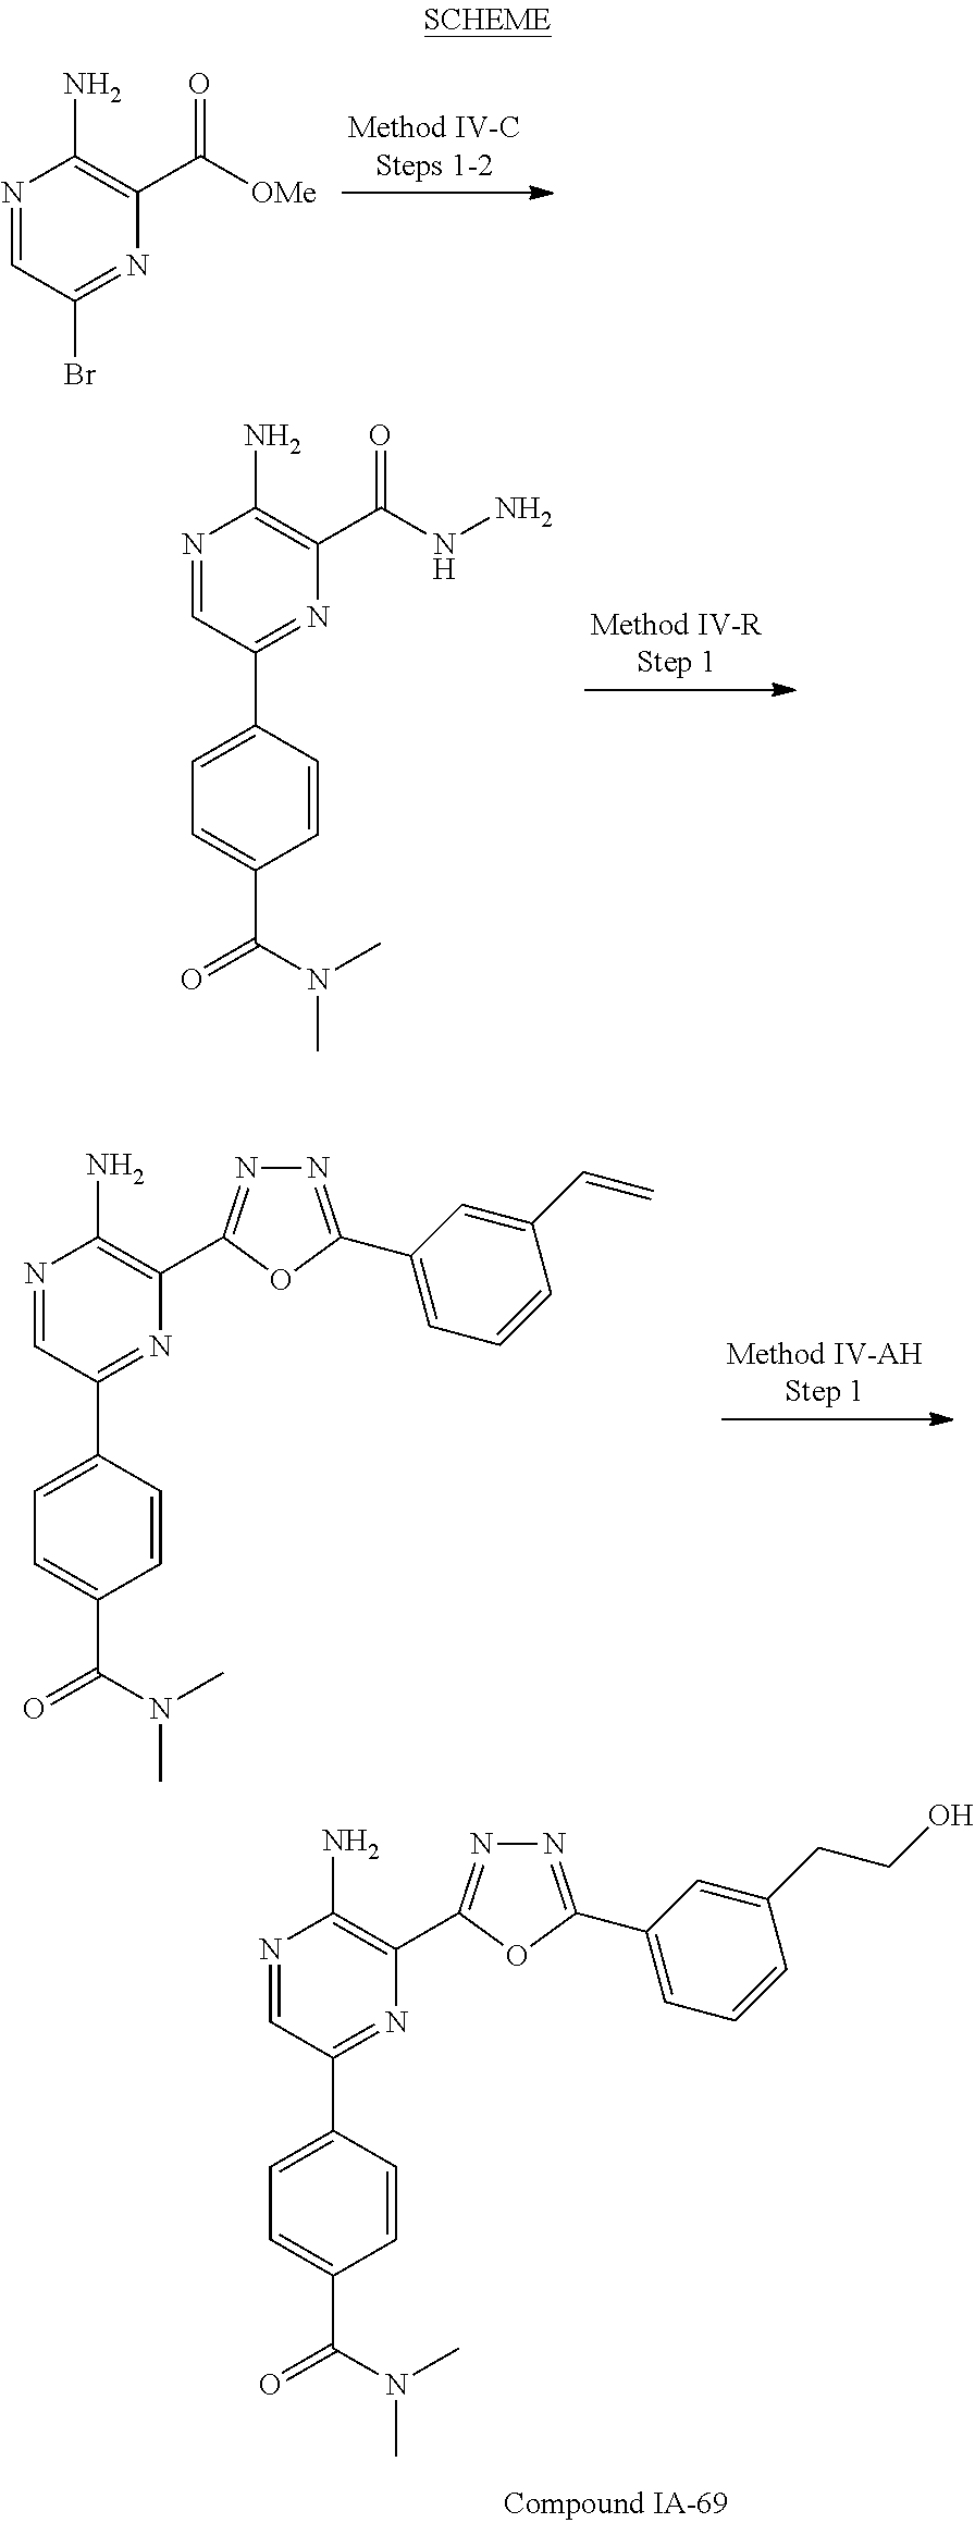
N1=CC(Br)=NC(C([OMe])=O)=C1N.N1=CC(C2=CC=C(C(N(C)C)=O)C=C2)=NC(C(NN)=O)=C1N.N1=CC(C2=CC=C(C(N(C)C)=O)C=C2)=NC(C2=NN=C(C3=CC=CC(C=C)=C3)O2)=C1N.N1=CC(C2=CC=C(C(N(C)C)=O)C=C2)=NC(C2=NN=C(C3=CC=CC(CCO)=C3)O2)=C1N
